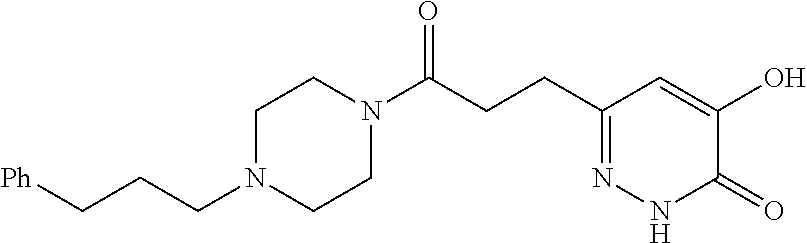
C(CCC1=NNC(=O)C(O)=C1)(=O)N1CCN(CCC[Ph])CC1
